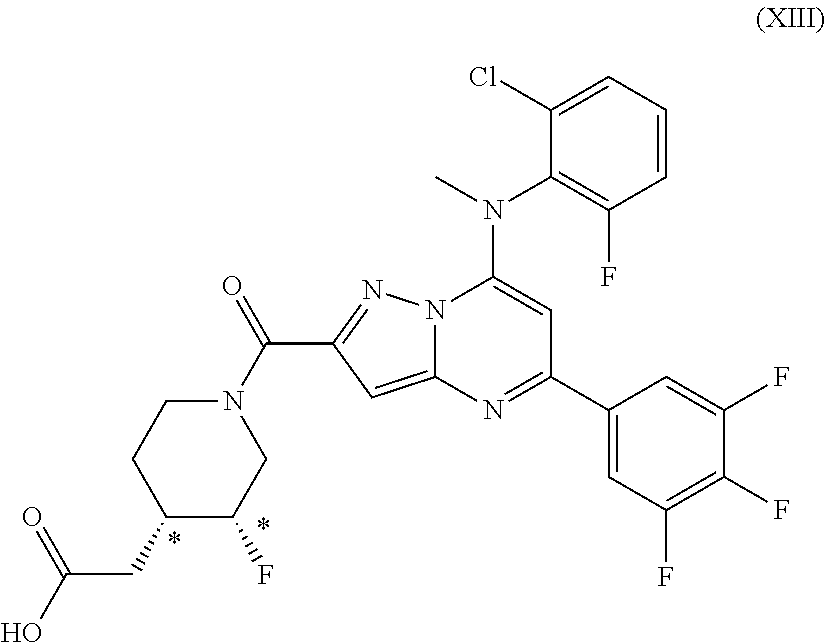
N12C(=CC(C(N3CC(F)C(CC(O)=O)CC3)=O)=N1)N=C(C1=CC(F)=C(F)C(F)=C1)C=C2N(C)C1=C(F)C=CC=C1Cl
